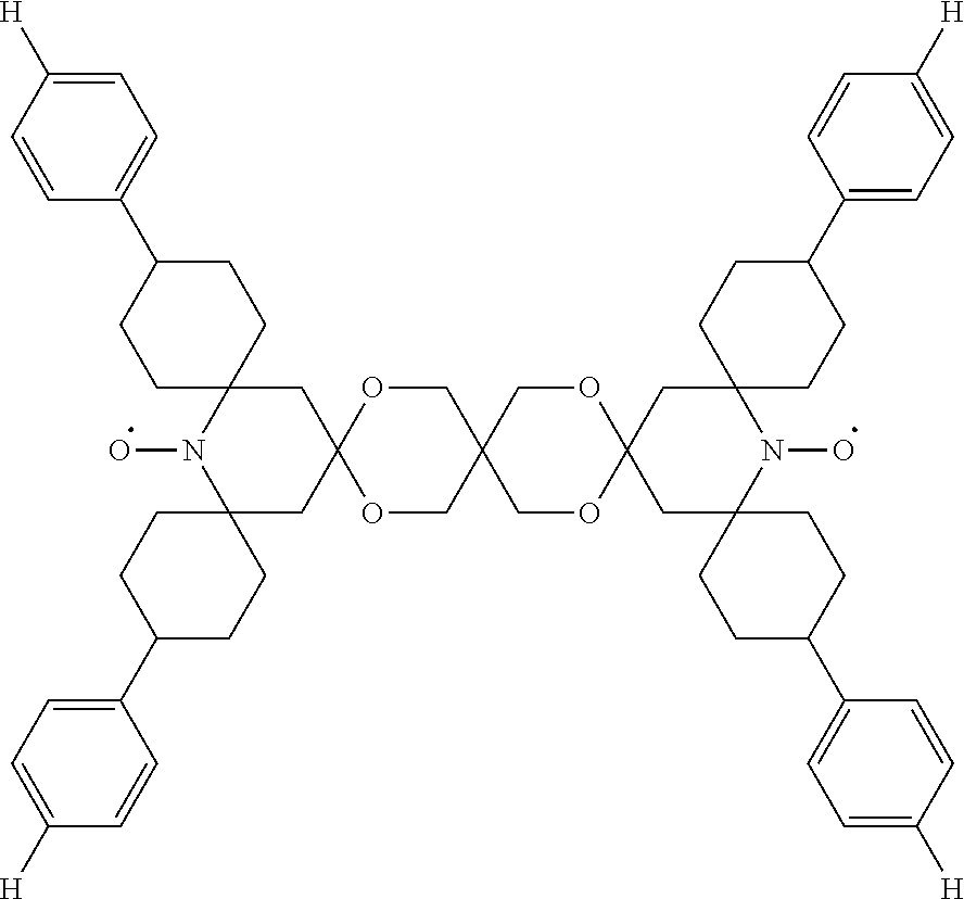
C1C2(CC3(N(O)C14CCC(C1=CC=C([H])C=C1)CC4)CCC(C1=CC=C([H])C=C1)CC3)OCC1(CO2)COC2(OC1)CC1(N(O)C3(C2)CCC(C2=CC=C([H])C=C2)CC3)CCC(C2=CC=C([H])C=C2)CC1
